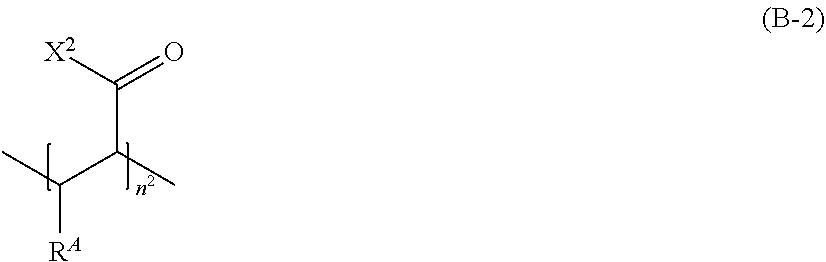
CC(C(C)C([X2])=O)[RA]
